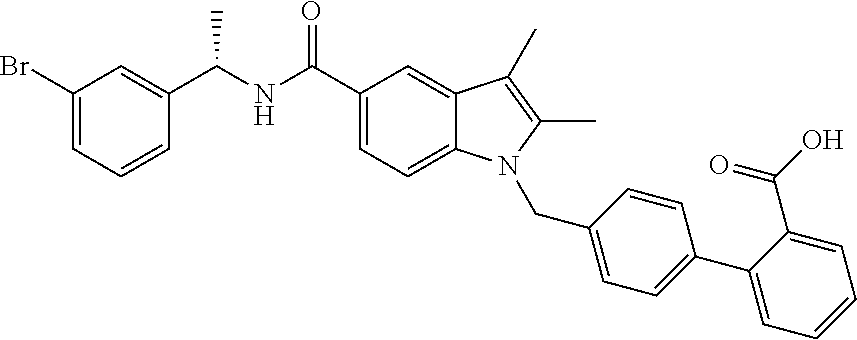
C12=CC(C(=O)NC(C3=CC(Br)=CC=C3)C)=CC=C1N(CC1=CC=C(C3=CC=CC=C3C(O)=O)C=C1)C(C)=C2C
